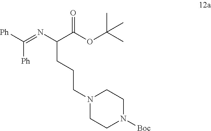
[Ph]C([Ph])=NC(C(OC(C)(C)C)=O)CCCN1CCN([Boc])CC1
